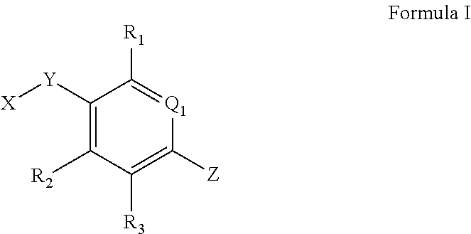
C1([R1])=[Q1]C([Z])=C([R3])C([R2])=C1[Y][X]
